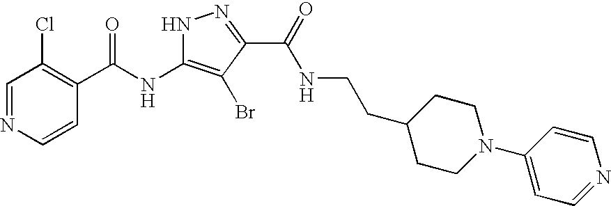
C1=NC=CC(C(NC2=C(Br)C(C(=O)NCCC3CCN(C4=CC=NC=C4)CC3)=NN2)=O)=C1Cl
